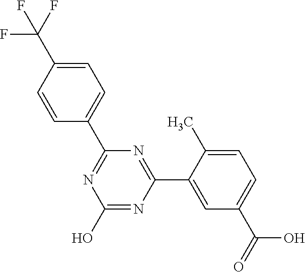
N1=C(C2=CC(C(=O)O)=CC=C2C)N=C(O)N=C1C1=CC=C(C(F)(F)F)C=C1
